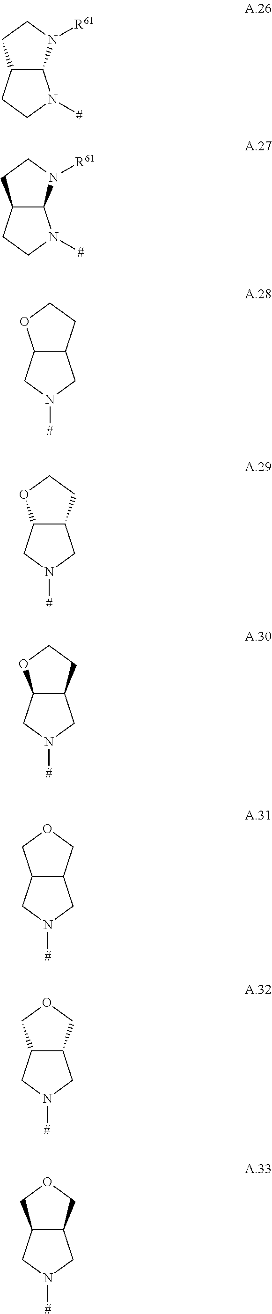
C12C(N([R61])CC1)N([#])CC2.C12C(N([R61])CC1)N([#])CC2.C12C(CCO1)CN([#])C2.C12C(CCO1)CN([#])C2.C12C(CCO1)CN([#])C2.C12C(COC1)CN([#])C2.C12C(COC1)CN([#])C2.C12C(COC1)CN([#])C2
